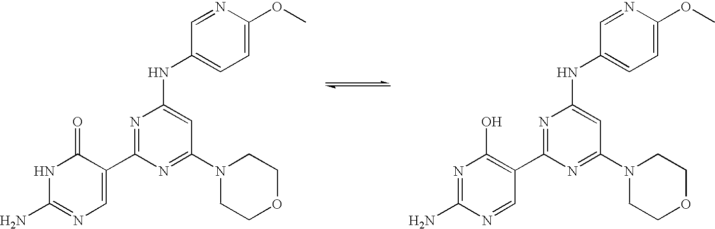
N1C(N)=NC=C(C2=NC(NC3=CC=C(OC)N=C3)=CC(N3CCOCC3)=N2)C1=O.N1=C(N)N=CC(C2=NC(NC3=CC=C(OC)N=C3)=CC(N3CCOCC3)=N2)=C1O
